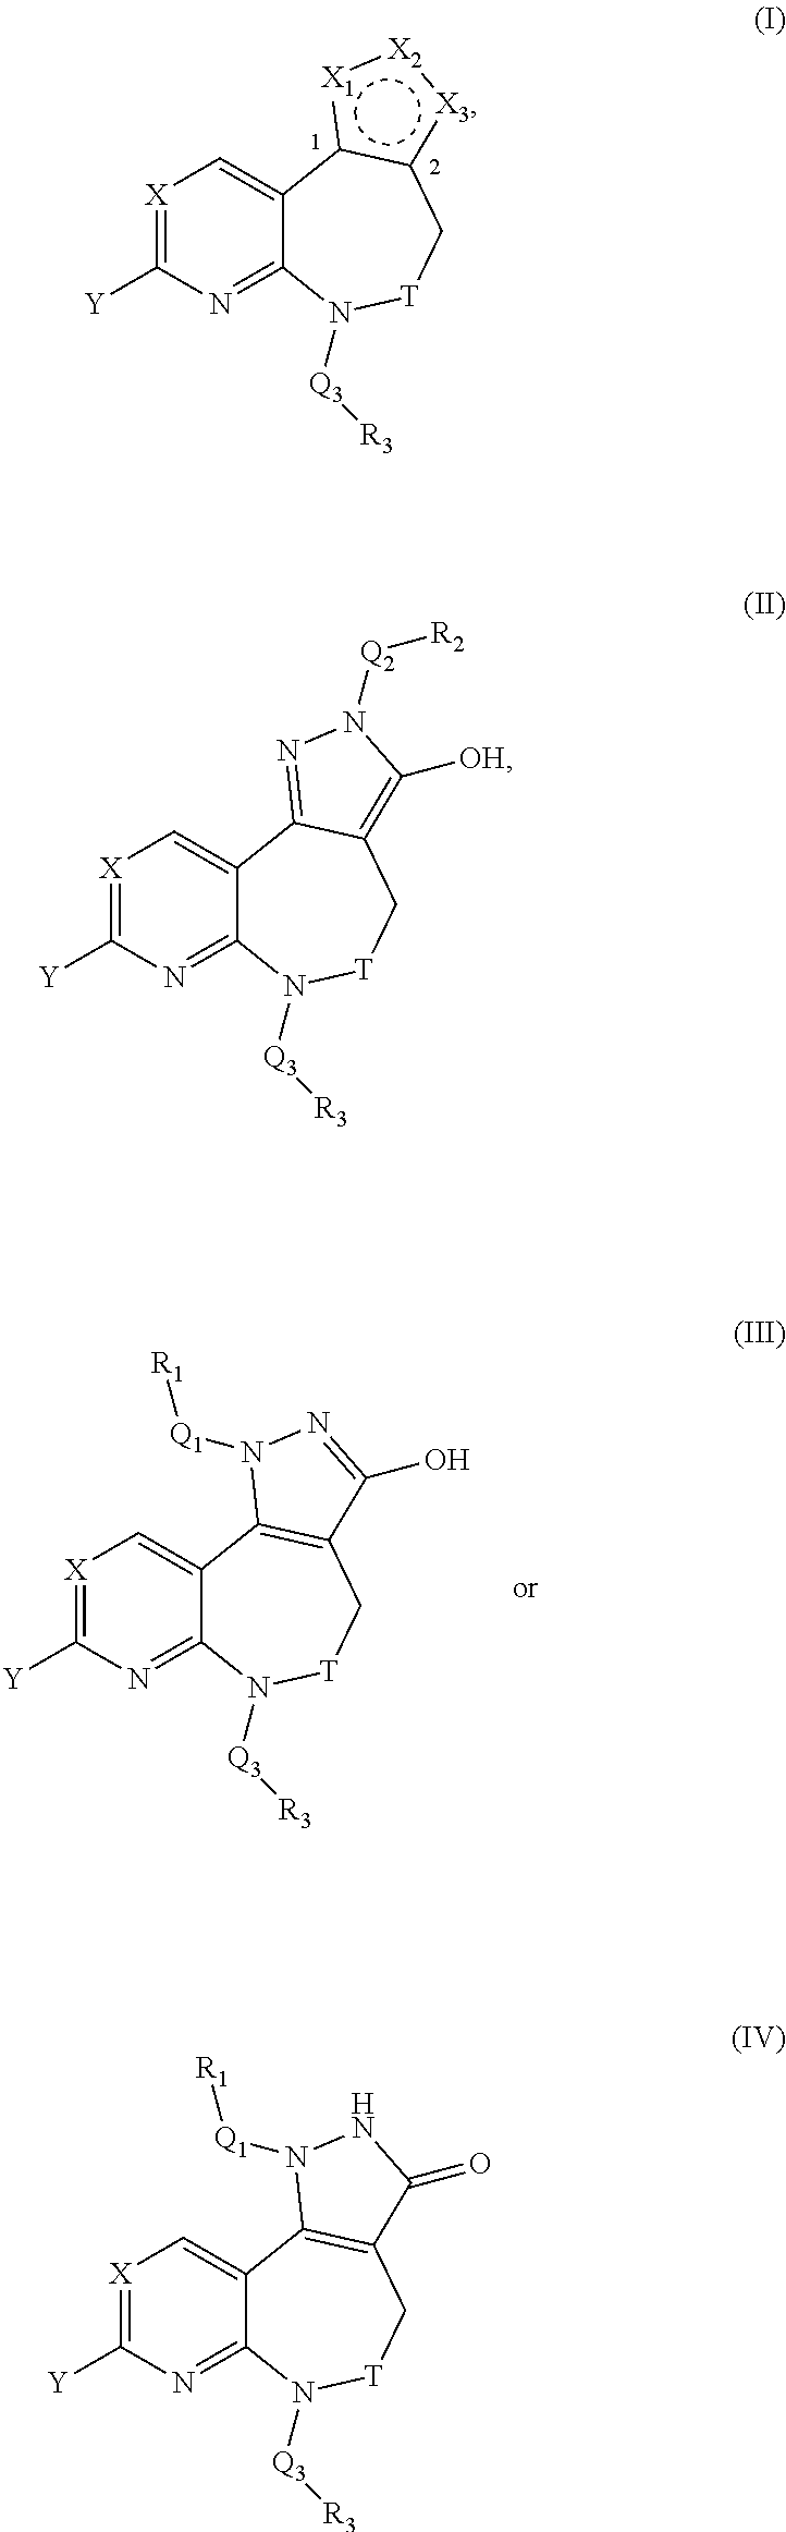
[X]1=C([Y])N=C2C(=C1)c1c([X3]:[X2]:[X1]1)C[T]N2[Q3][R3].[X]1=C([Y])N=C2C(=C1)C1=NN([Q2][R2])C([OH])=C1C[T]N2[Q3][R3].[X]1=C([Y])N=C2C(=C1)C1=C(C[T]N2[Q3][R3])C(=O)NN1[Q1][R1].[X]1=C([Y])N=C2C(=C1)C1=C(C[T]N2[Q3][R3])C(O)=NN1[Q1][R1]
